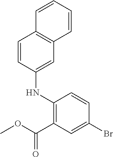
N(C1=C(C(OC)=O)C=C(Br)C=C1)C1=CC2=C(C=C1)C=CC=C2
